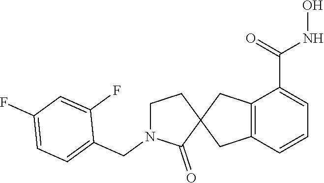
C12=C(C=CC=C1C(=O)NO)CC1(C2)CCN(CC2=CC=C(F)C=C2F)C1=O
